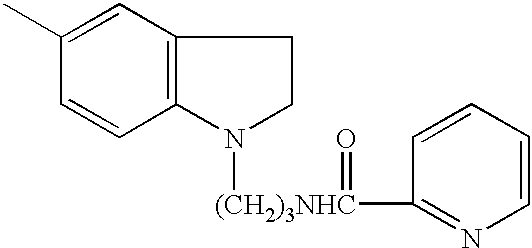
C12=C(C=C(C)C=C1)CCN2[(CH2)3NHC](=O)C1=NC=CC=C1
